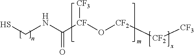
SCNC([CF](O[CF2][CF2][CF3])[CF3])=O
